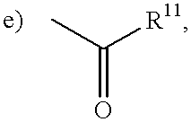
C(=O)(C)[R11]
